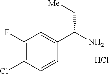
C1(F)=C(Cl)C=CC(C(N)C[Me])=C1.Cl
